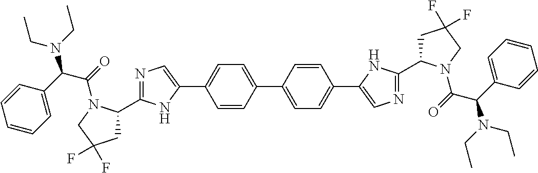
C1(C2=CC=C(C3=CC=C(C4=CN=C(C5CC(F)(F)CN5C(=O)C(C5=CC=CC=C5)N(CC)CC)N4)C=C3)C=C2)=CN=C(C2CC(F)(F)CN2C(=O)C(C2=CC=CC=C2)N(CC)CC)N1
